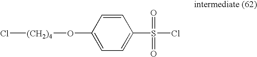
C1=CC(O[(CH2)4]Cl)=CC=C1S(=O)(Cl)=O
